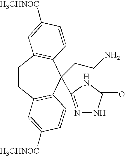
C1CC2=C(C(CCN)(C3=NNC(=O)N3)C3=C1C=C([H3CHNOC])C=C3)C=CC([H3CHNOC])=C2
